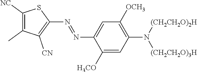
C1([NC])=C(C)C([CN])=C(N=NC2=CC([OCH3])=C(N([(CH2CH2O)3H])[(CH2CH2O)2H])C=C2[H3CO])S1
